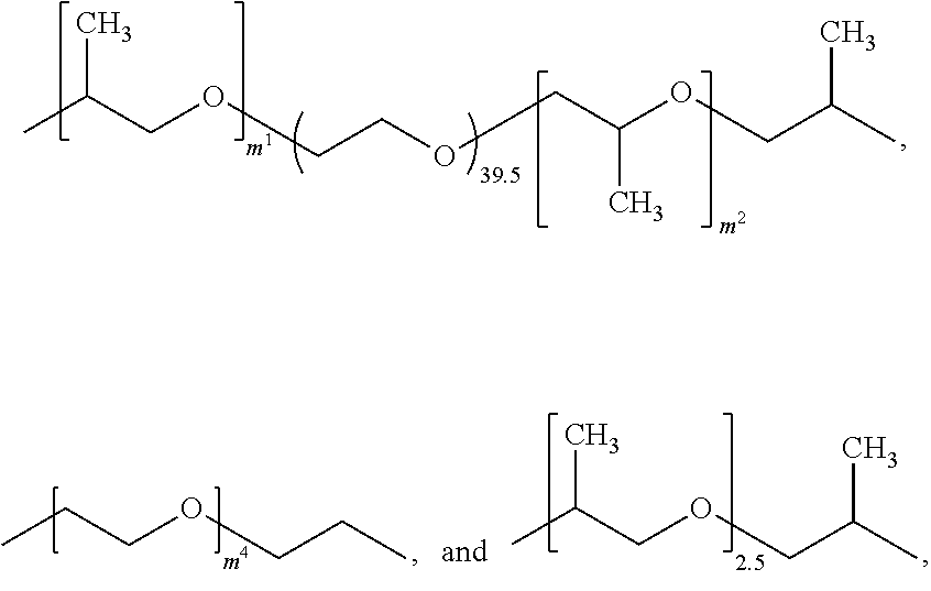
CC(COCCOCC(OCC(C)C)C)C.CC(COCC(C)C)C.CCCOCCC
